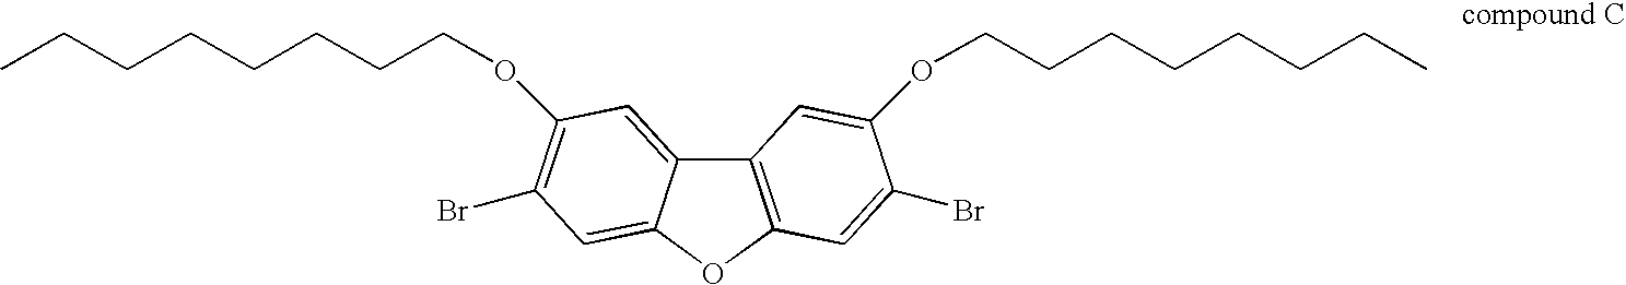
C12=C(OC3=CC(Br)=C(OCCCCCCCC)C=C13)C=C(Br)C(OCCCCCCCC)=C2
